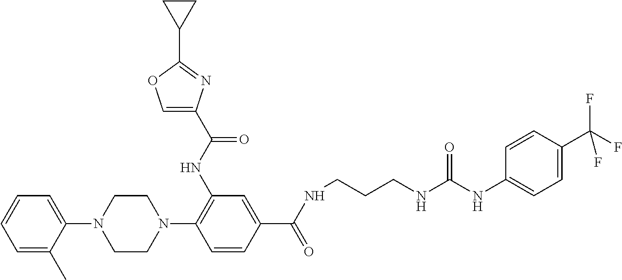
C1(N2CCN(C3=C(NC(=O)C4=COC(C5CC5)=N4)C=C(C(=O)NCCCNC(NC4=CC=C(C(F)(F)F)C=C4)=O)C=C3)CC2)=CC=CC=C1C
